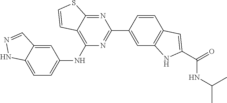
C12=CC=C(NC3=C4C(=NC(C5=CC6=C(C=C5)C=C(C(=O)NC(C)C)N6)=N3)SC=C4)C=C1C=NN2
